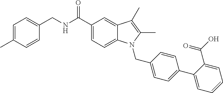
C1=CC(CNC(C2=CC=C3C(=C2)C(C)=C(C)N3CC2=CC=C(C3=CC=CC=C3C(O)=O)C=C2)=O)=CC=C1C
